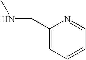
C1(CNC)=CC=CC=N1
